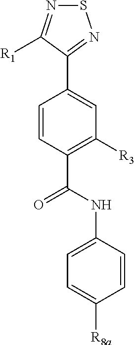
S1N=C([R1])C(C2=CC([R3])=C(C(NC3=CC=C([R8a])C=C3)=O)C=C2)=N1
